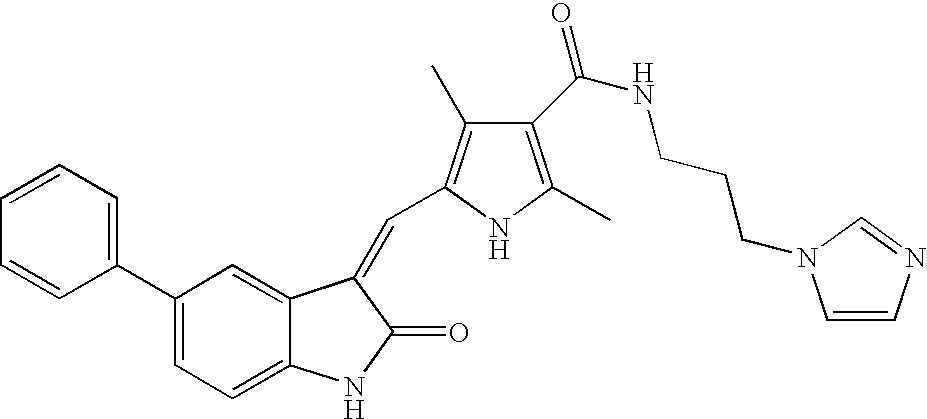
C1(C2=CC=CC=C2)=CC=C2C(=C1)C(=CC1=C(C)C(C(NCCCN3C=CN=C3)=O)=C(C)N1)C(=O)N2
